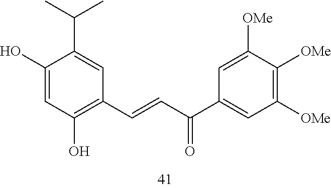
C1(O)=CC(O)=C(C=CC(C2=CC([OMe])=C([OMe])C([OMe])=C2)=O)C=C1C(C)C
